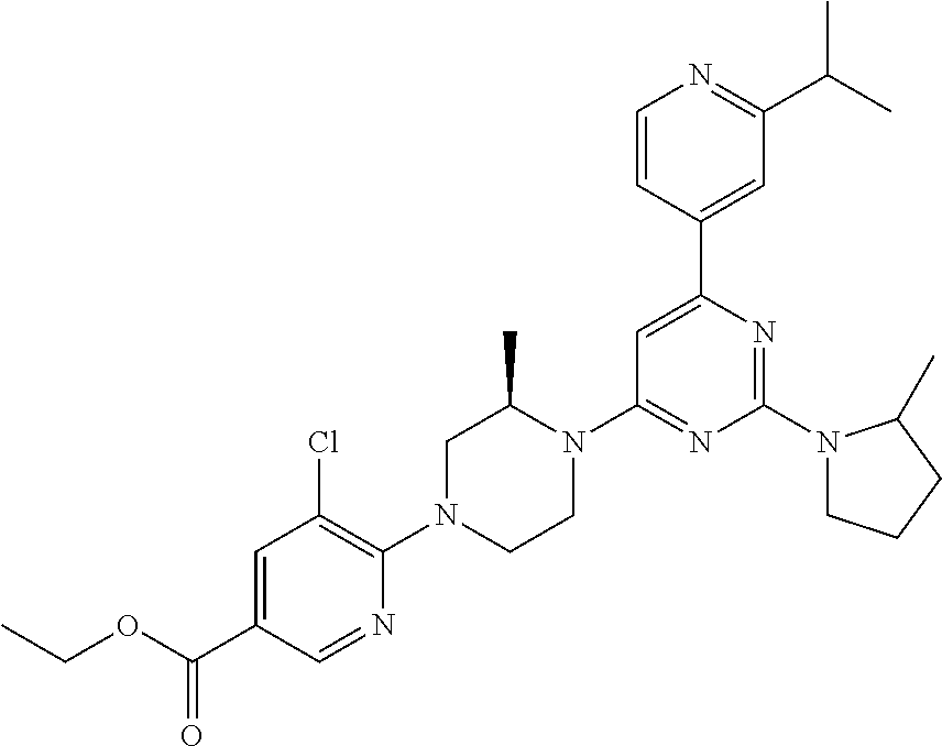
CCOC(=O)C1=CC(Cl)=C(N2CCN(C3=NC(N4CCCC4C)=NC(C4=CC(C(C)C)=NC=C4)=C3)C(C)C2)N=C1
